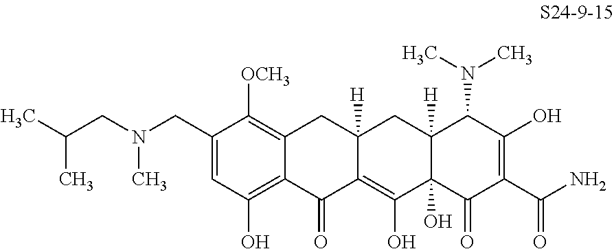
C1(CN(CC(C)C)C)=CC(O)=C2C(=C1[OCH3])CC1([H])C(=C(O)C3(O)C([H])(C1)C(N(C)C)C(O)=C(C(N)=O)C3=O)C2=O
